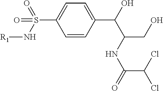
C1=CC(C(O)C(CO)NC(=O)C(Cl)Cl)=CC=C1S(=O)(=O)N[R1]
